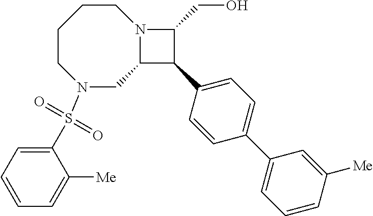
N12C(C(C3=CC=C(C4=CC=CC([Me])=C4)C=C3)C1CO)CN(S(C1=CC=CC=C1[Me])(=O)=O)CCCC2
